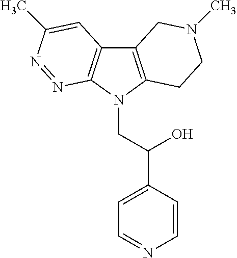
C12=C(N(CC(C3=CC=NC=C3)O)C3=C1C=C(C)N=N3)CCN(C)C2
